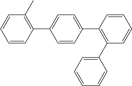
C1=CC(C2=CC=C(C3=C(C4=CC=CC=C4)C=CC=C3)C=C2)=C(C)C=C1
